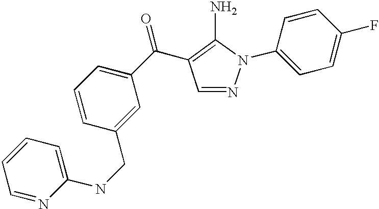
C1(N2N=CC(C(C3=CC=CC(CNC4=CC=CC=N4)=C3)=O)=C2N)=CC=C(F)C=C1
